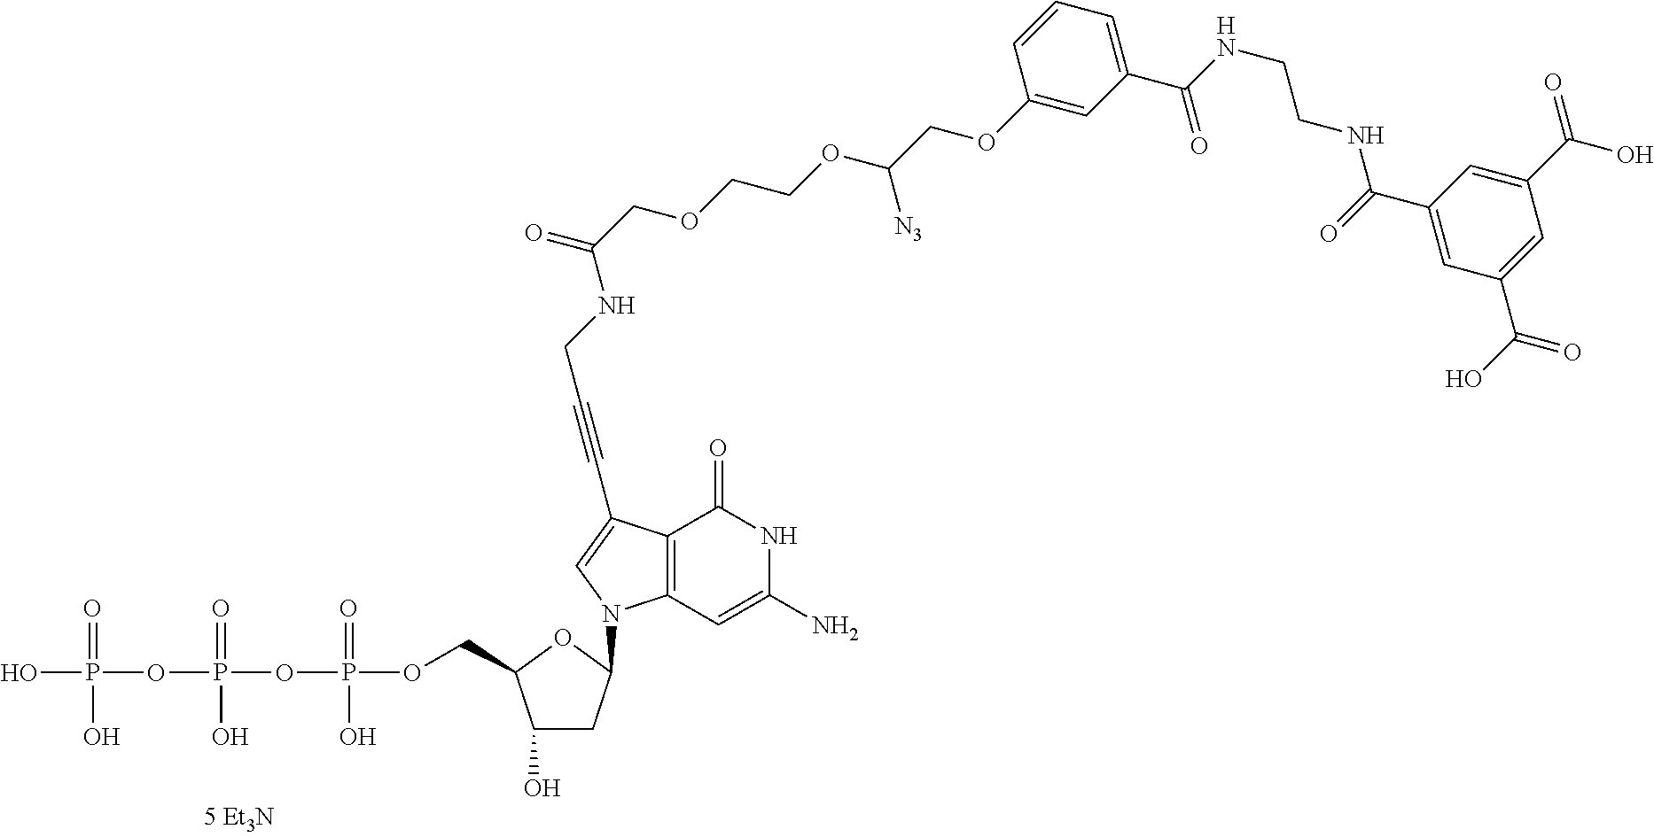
C1(O)CC(N2C3=C(C(C#CCNC(=O)COCCOC(COC4=CC(C(=O)NCCNC(=O)C5=CC(C(=O)O)=CC(C(O)=O)=C5)=CC=C4)[N3])=C2)C(=O)NC(N)=C3)OC1COP(=O)(OP(=O)(OP(=O)(O)O)O)O
